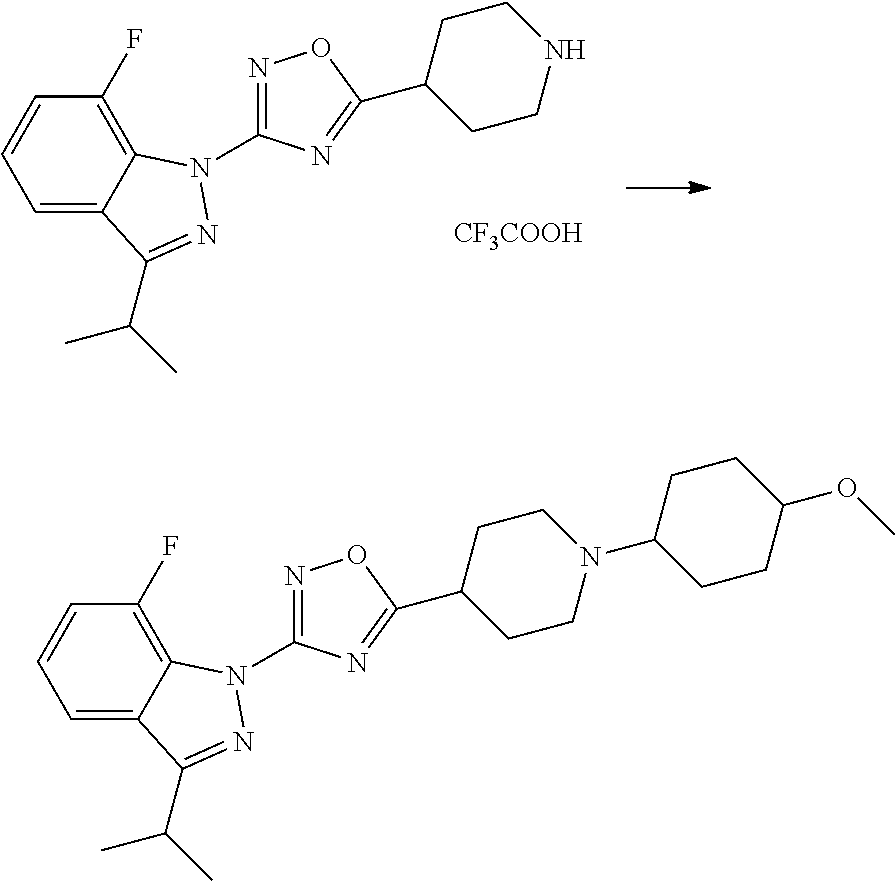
C1=C2C(=C(F)C=C1)N(C1=NOC(C3CCNCC3)=N1)N=C2C(C)C.[CF3COOH].C1=C2C(=C(F)C=C1)N(C1=NOC(C3CCN(C4CCC(OC)CC4)CC3)=N1)N=C2C(C)C
